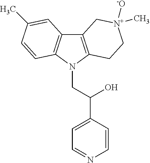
C12=C(N(CC(C3=CC=NC=C3)O)C3=C1C=C(C)C=C3)CC[N+](C)([-O])C2
